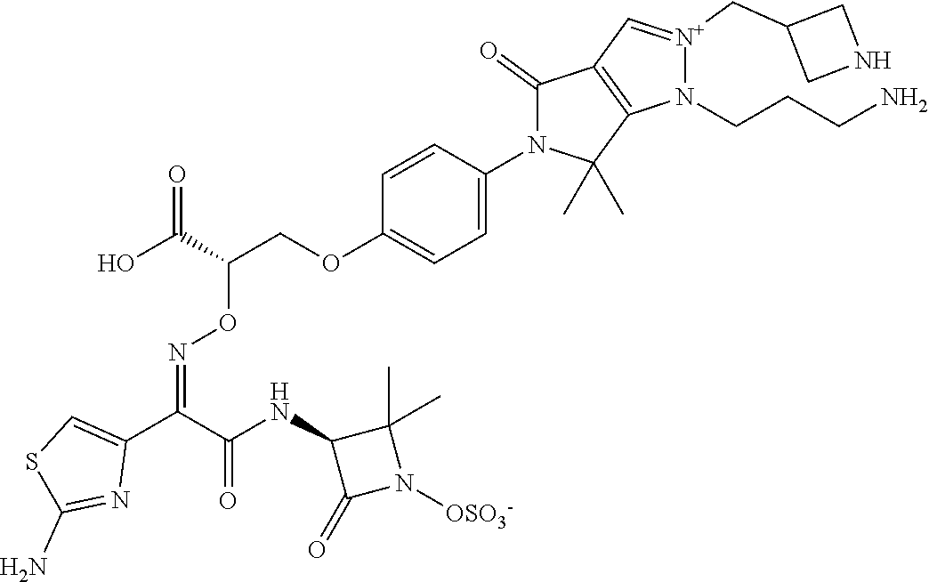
C1=C(N2C(C)(C)C3=C(C2=O)C=[N+](CC2CNC2)N3CCCN)C=CC(OCC(C(O)=O)ON=C(C2=CSC(N)=N2)C(NC2C(=O)N([OSO3-])C2(C)C)=O)=C1
